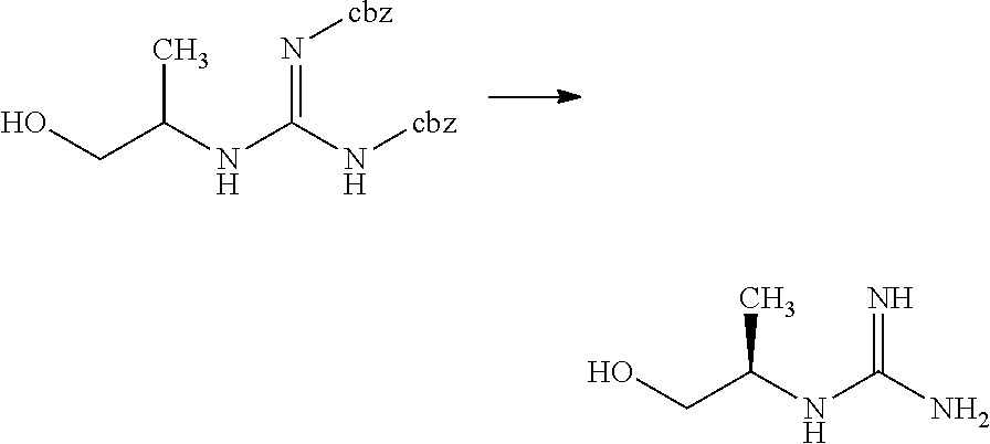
OCC(C)NC(=N[cbz])N[cbz].OCC(C)NC(=N)N
